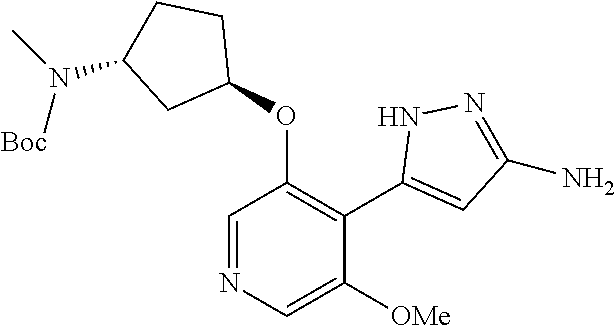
C1=NC=C([OMe])C(C2=CC(N)=NN2)=C1OC1CCC(N(C)[Boc])C1
